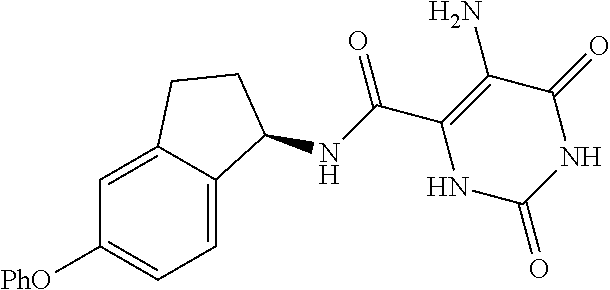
C(C1=C(N)C(=O)NC(=O)N1)(=O)NC1C2=CC=C([PhO])C=C2CC1
